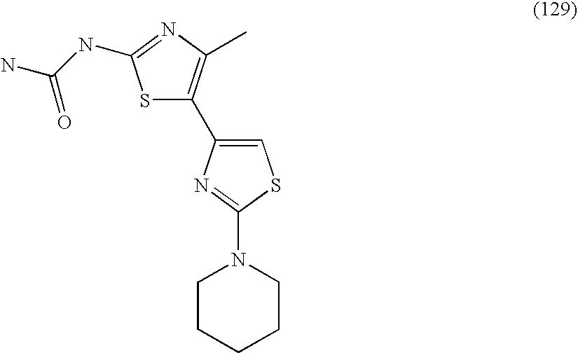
S1C(C2=CSC(N3CCCCC3)=N2)=C(C)N=C1NC(N)=O
